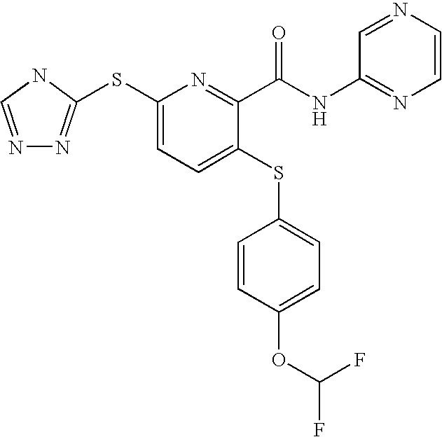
C1(SC2=NN=CN2)=CC=C(SC2=CC=C(OC(F)F)C=C2)C(C(NC2=NC=CN=C2)=O)=N1
